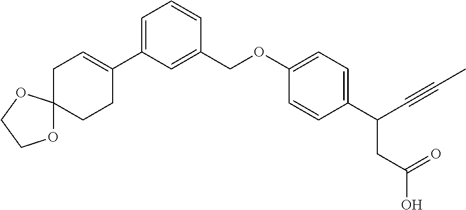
C1=C(C2=CCC3(CC2)OCCO3)C=C(COC2=CC=C(C(CC(O)=O)C#CC)C=C2)C=C1
